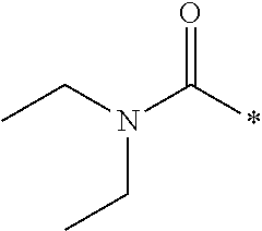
CCN(CC)C(*)=O
